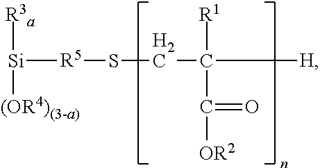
[R3a][Si]([(OR4)(3-a)])[R5]SCC(C(=O)[OR2])([R1])[H]
